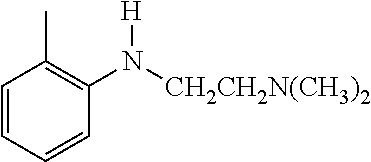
C1=CC=CC(N([H])[CH2CH2N(CH3)2])=C1C
